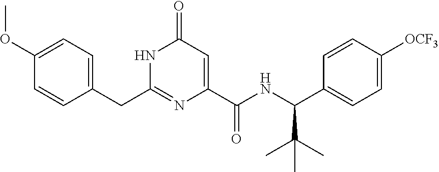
C(C1=CC=C(OC)C=C1)C1=NC(C(NC(C2=CC=C([OCF3])C=C2)C(C)(C)C)=O)=CC(=O)N1
